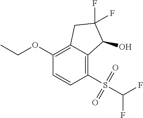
C1(OCC)=C2C(=C(S(=O)(=O)C(F)F)C=C1)C(O)C(F)(F)C2
